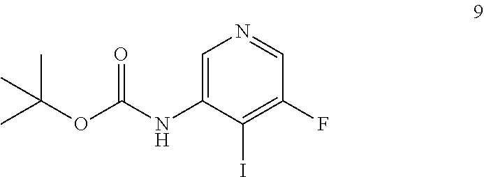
C1=C(NC(OC(C)(C)C)=O)C(I)=C(F)C=N1
